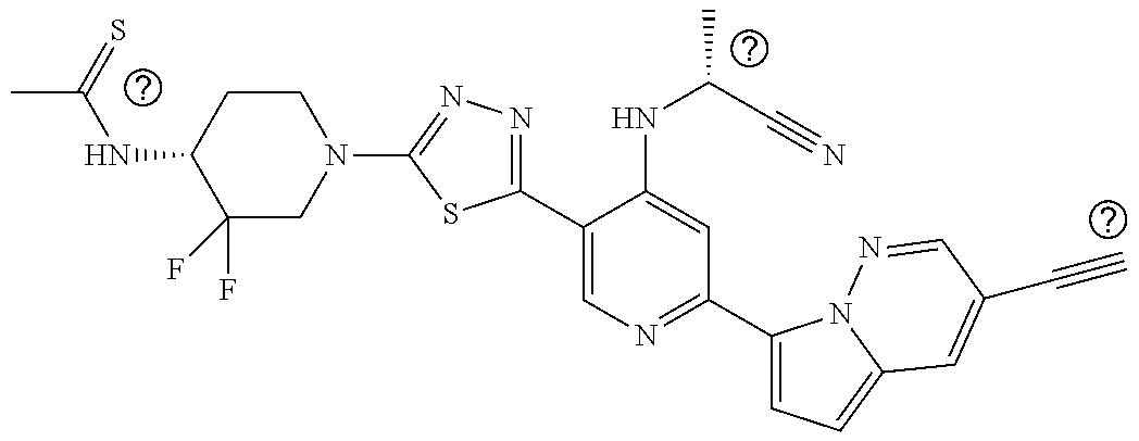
C1(F)(F)CN(C2=NN=C(C3=CN=C(C4=CC=C5N4N=CC(C#C)=C5)C=C3NC(C)C#N)S2)CCC1NC(C)=S
